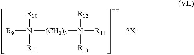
[R9]N([R10])([(CH2)3]N([R12])([R13])[R14])[R11].[2X-]
